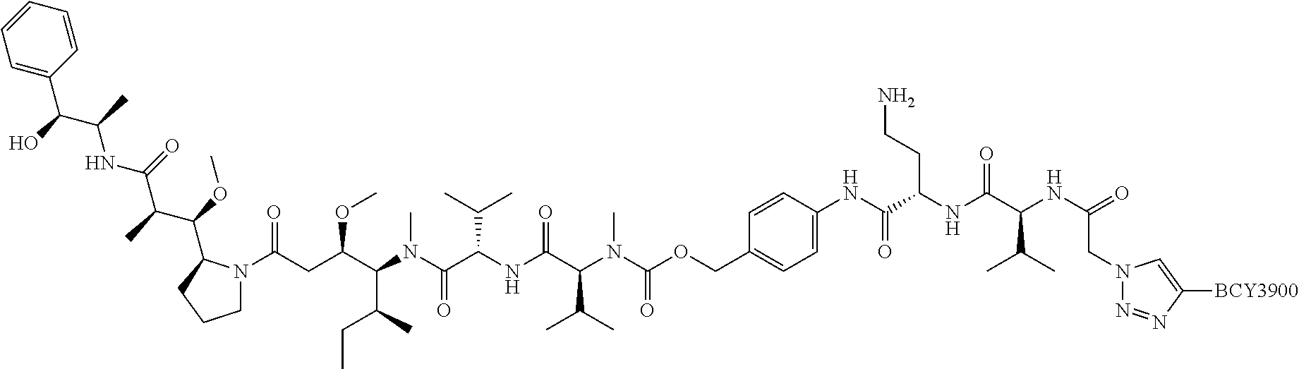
N(C(C(NC(C(NC(CN1N=NC([BCY3900])=C1)=O)C(C)C)=O)CCN)=O)C1=CC=C(COC(N(C(C(NC(C(N(C(C(CC(=O)N2CCCC2C(OC)C(C)C(=O)NC(C(O)C2=CC=CC=C2)C)OC)C(C)CC)C)=O)C(C)C)=O)C(C)C)C)=O)C=C1
